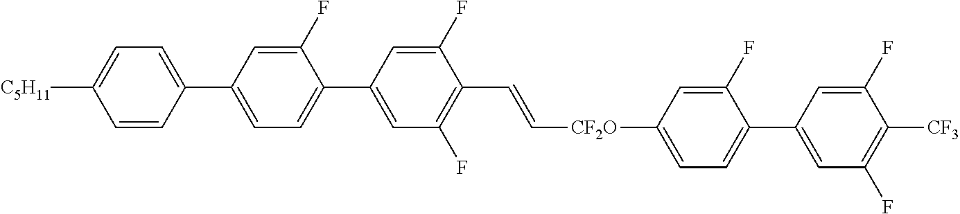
C1=C(C2=CC=C(C3=CC(F)=C(C=C[CF2O]C4=CC=C(C5=CC(F)=C([CF3])C(F)=C5)C(F)=C4)C(F)=C3)C(F)=C2)C=CC([C5H11])=C1
